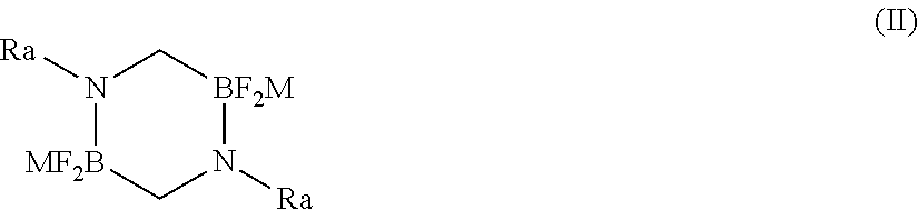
N1([Ra])[MF2B]CN([Ra])[BF2M]C1
